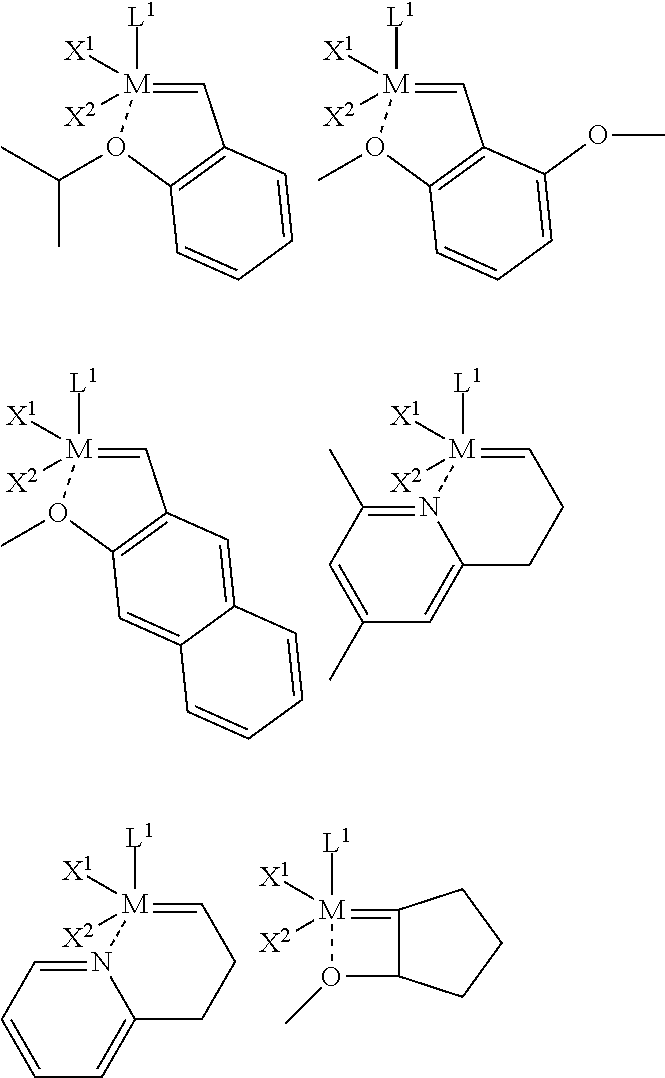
C1=[M]([L1])([X1])([X2])O(C(C)C)C2=C1C=CC=C2.C1=[M]([L1])([X1])([X2])O(C)C2=C1C(OC)=CC=C2.C1=[M]([L1])([X1])([X2])O(C)C2=C1C=C1C(=C2)C=CC=C1.C1=[M]([L1])([X1])([X2])N2=C(C)C=C(C)C=C2CC1.C1=[M]([L1])([X1])([X2])N2=CC=CC=C2CC1.[M]1([L1])([X1])([X2])=C2C(O1C)CCC2
